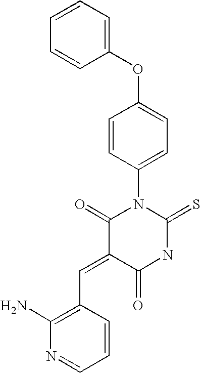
C1(OC2=CC=C(N3C(=O)C(=CC4=C(N)N=CC=C4)C(=O)NC3=S)C=C2)=CC=CC=C1
